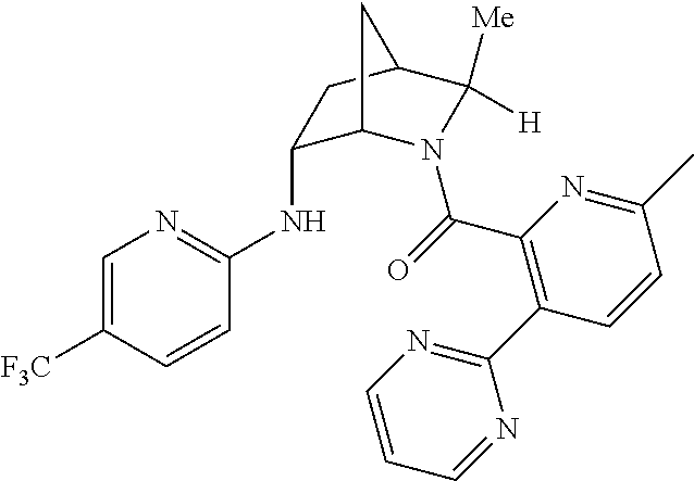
C1(NC2=NC=C([F3C])C=C2)C2N(C(=O)C3=C(C4=NC=CC=N4)C=CC(C)=N3)C([Me])([H])C(C1)C2
